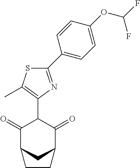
C1(=O)C2CC(C(=O)C1C1=C(C)SC(C3=CC=C(OC(F)F)C=C3)=N1)CC2
